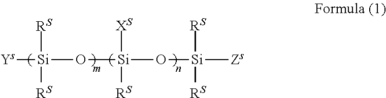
[Ys][Si](O[Si]([RS])([XS])O[Si]([RS])([RS])[Zs])([RS])[RS]
